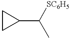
C1CC1C(C)[SC6H5]
